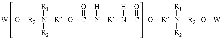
[W]O[R3]N([R]OC(N([R]N(C(O[R]N([R3]O[W])([R2])[R1])=O)[H])[H])=O)([R2])[R1]
